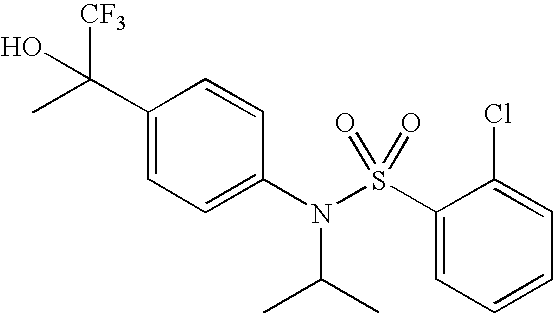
C1(C(O)([CF3])C)=CC=C(N(S(C2=CC=CC=C2Cl)(=O)=O)C(C)C)C=C1
